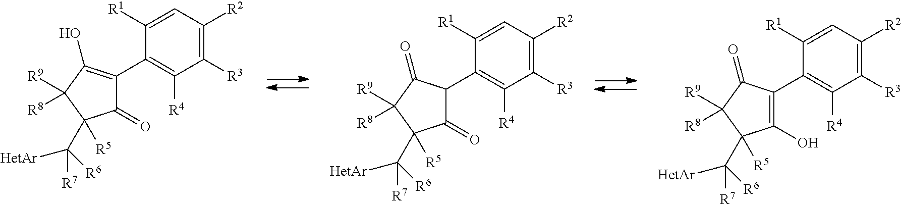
C1([R3])=C([R2])C=C([R1])C(C2=C(O)C([R9])([R8])C([R5])(C([R6])([HetAr])[R7])C2=O)=C1[R4].C1([R3])=C([R2])C=C([R1])C(C2C(=O)C([R5])(C([R6])([HetAr])[R7])C([R9])([R8])C2=O)=C1[R4].C1([R3])=C([R2])C=C([R1])C(C2=C(O)C([R5])(C([R6])([HetAr])[R7])C([R9])([R8])C2=O)=C1[R4]
